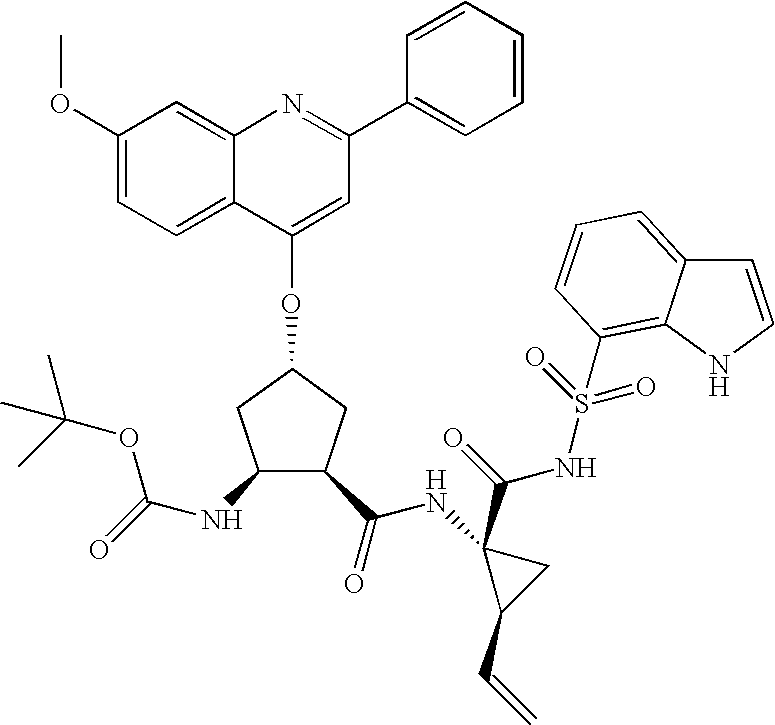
C1(OC)=CC=C2C(=C1)N=C(C1=CC=CC=C1)C=C2OC1CC(NC(=O)OC(C)(C)C)C(C(NC2(C(NS(=O)(=O)C3=C4C(=CC=C3)C=CN4)=O)C(C=C)C2)=O)C1
